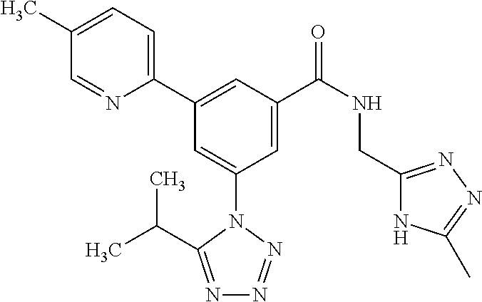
C1=C(C)C=NC(C2=CC(C(NCC3=NN=C(C)N3)=O)=CC(N3C(C(C)C)=NN=N3)=C2)=C1
